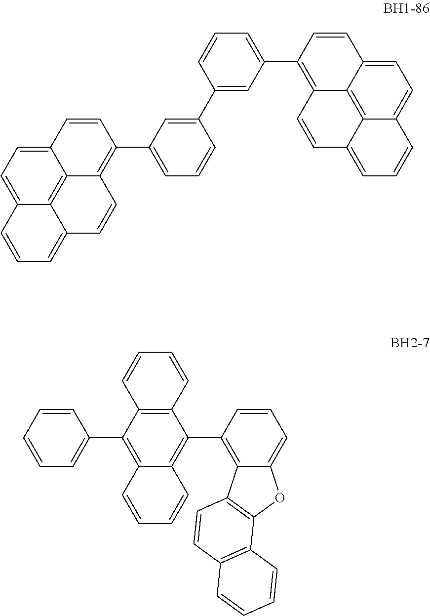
C12=CC=C3C4=C1C(=C(C1=CC=CC(C5=CC(C6=C7C8=C9C(=CC=C8C=C6)C=CC=C9C=C7)=CC=C5)=C1)C=C2)C=CC4=CC=C3.C12=C(C3=C4C(=C(C5=CC=CC=C5)C5=C3C=CC=C5)C=CC=C4)C=CC=C1OC1=C2C=CC2=C1C=CC=C2
